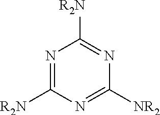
N1=C([R2N])N=C([NR2])N=C1[R2N]
